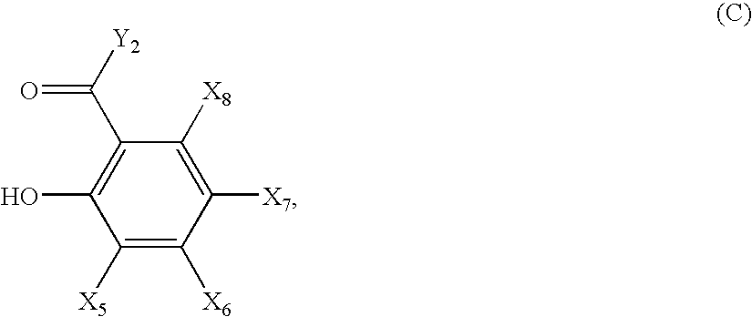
C1(C([Y2])=O)=C(O)C([X5])=C([X6])C([X7])=C1[X8]
